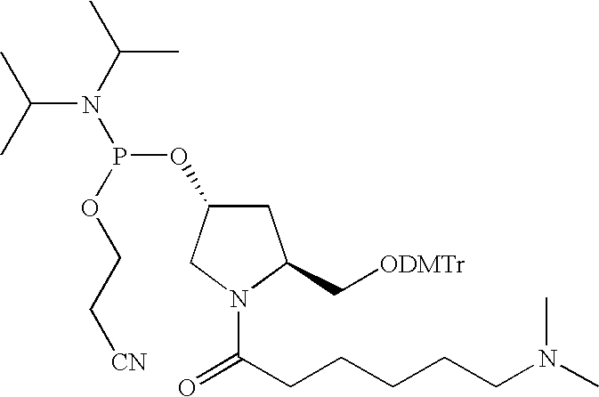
C(CN(C)C)CCCC(=O)N1C(C[ODMTr])CC(OP(N(C(C)C)C(C)C)OCC[CN])C1
